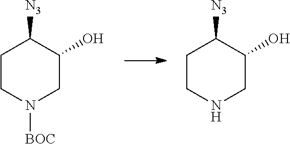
C1CNCC(O)C1[N3].C1CN([BOC])CC(O)C1[N3]
